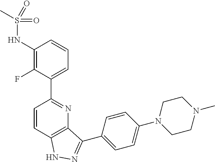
C1(NS(C)(=O)=O)=C(F)C(C2=NC3=C(C=C2)NN=C3C2=CC=C(N3CCN(C)CC3)C=C2)=CC=C1
